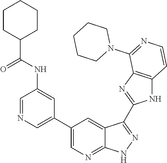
C1=NC=C(C2=CN=C3C(=C2)C(C2=NC4=C(N2)C=CN=C4N2CCCCC2)=NN3)C=C1NC(C1CCCCC1)=O
